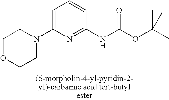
C1=C(N2CCOCC2)N=C(NC(=O)OC(C)(C)C)C=C1
